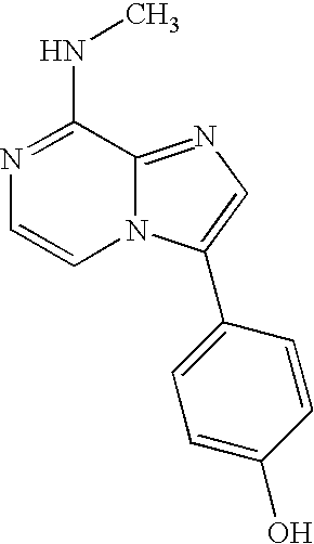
N1=C(NC)C2=NC=C(C3=CC=C(O)C=C3)N2C=C1
